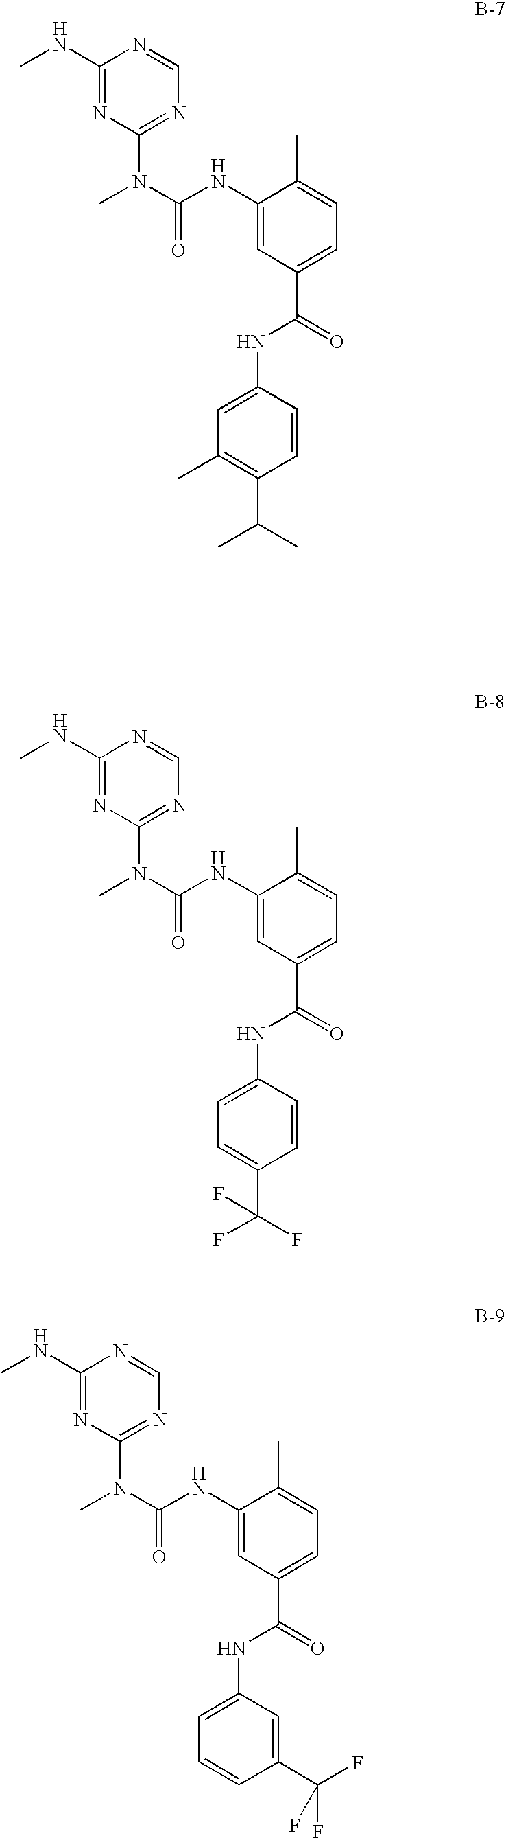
N1=CN=C(N(C)C(=O)NC2=CC(C(NC3=CC(C)=C(C(C)C)C=C3)=O)=CC=C2C)N=C1NC.N1=CN=C(N(C)C(=O)NC2=CC(C(NC3=CC=C(C(F)(F)F)C=C3)=O)=CC=C2C)N=C1NC.N1=CN=C(N(C)C(=O)NC2=CC(C(NC3=CC=CC(C(F)(F)F)=C3)=O)=CC=C2C)N=C1NC
